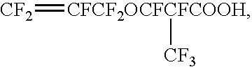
[CF2]=[CFCF2OCFCFCOOH][CF3]
